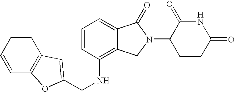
C1=CC(NCC2=CC3=C(C=CC=C3)O2)=C2C(=C1)C(=O)N(C1CCC(=O)NC1=O)C2
